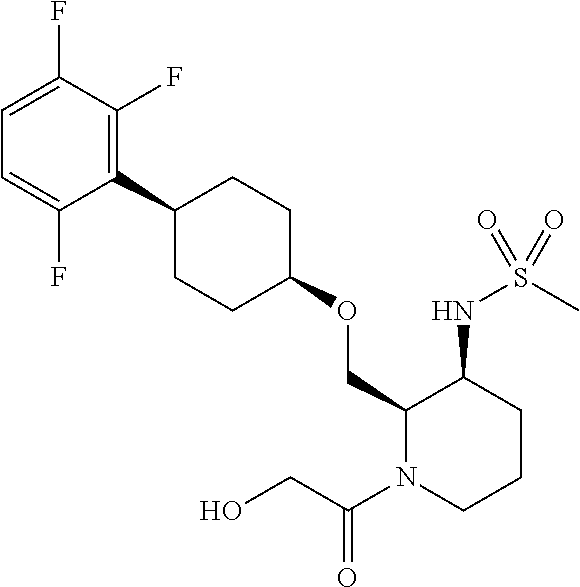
C1(C2CCC(OCC3N(C(CO)=O)CCCC3NS(C)(=O)=O)CC2)=C(F)C(F)=CC=C1F
